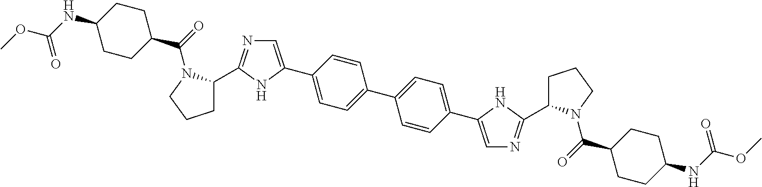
C1(C2=CN=C(C3CCCN3C(C3CCC(NC(=O)OC)CC3)=O)N2)=CC=C(C2=CC=C(C3=CN=C(C4CCCN4C(C4CCC(NC(=O)OC)CC4)=O)N3)C=C2)C=C1
